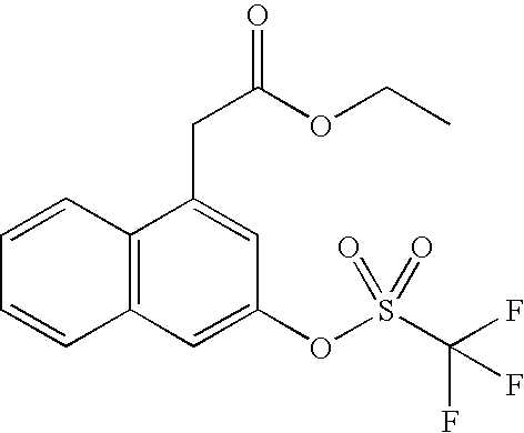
C1=CC2=C(C=C1)C(CC(OCC)=O)=CC(OS(C(F)(F)F)(=O)=O)=C2
